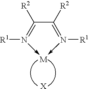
N1([R1])->[M]-N([R1])=C([R2])C=1[R2].[X]
